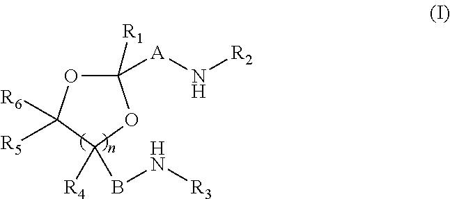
O1C([R1])([A]N[R2])OC([R4])(BN[R3])C1([R6])[R5]
